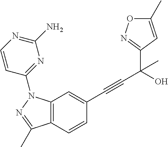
C12=C(C=C(C#CC(C3=NOC(C)=C3)(C)O)C=C1)N(C1=NC(N)=NC=C1)N=C2C
